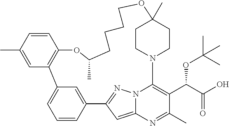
C12=CC=CC(=C1)C1=NN3C(=C1)N=C(C)C(C(C(O)=O)OC(C)(C)C)=C3N1CCC(C)(OCCCCC(C)OC3=C2C=C(C)C=C3)CC1
